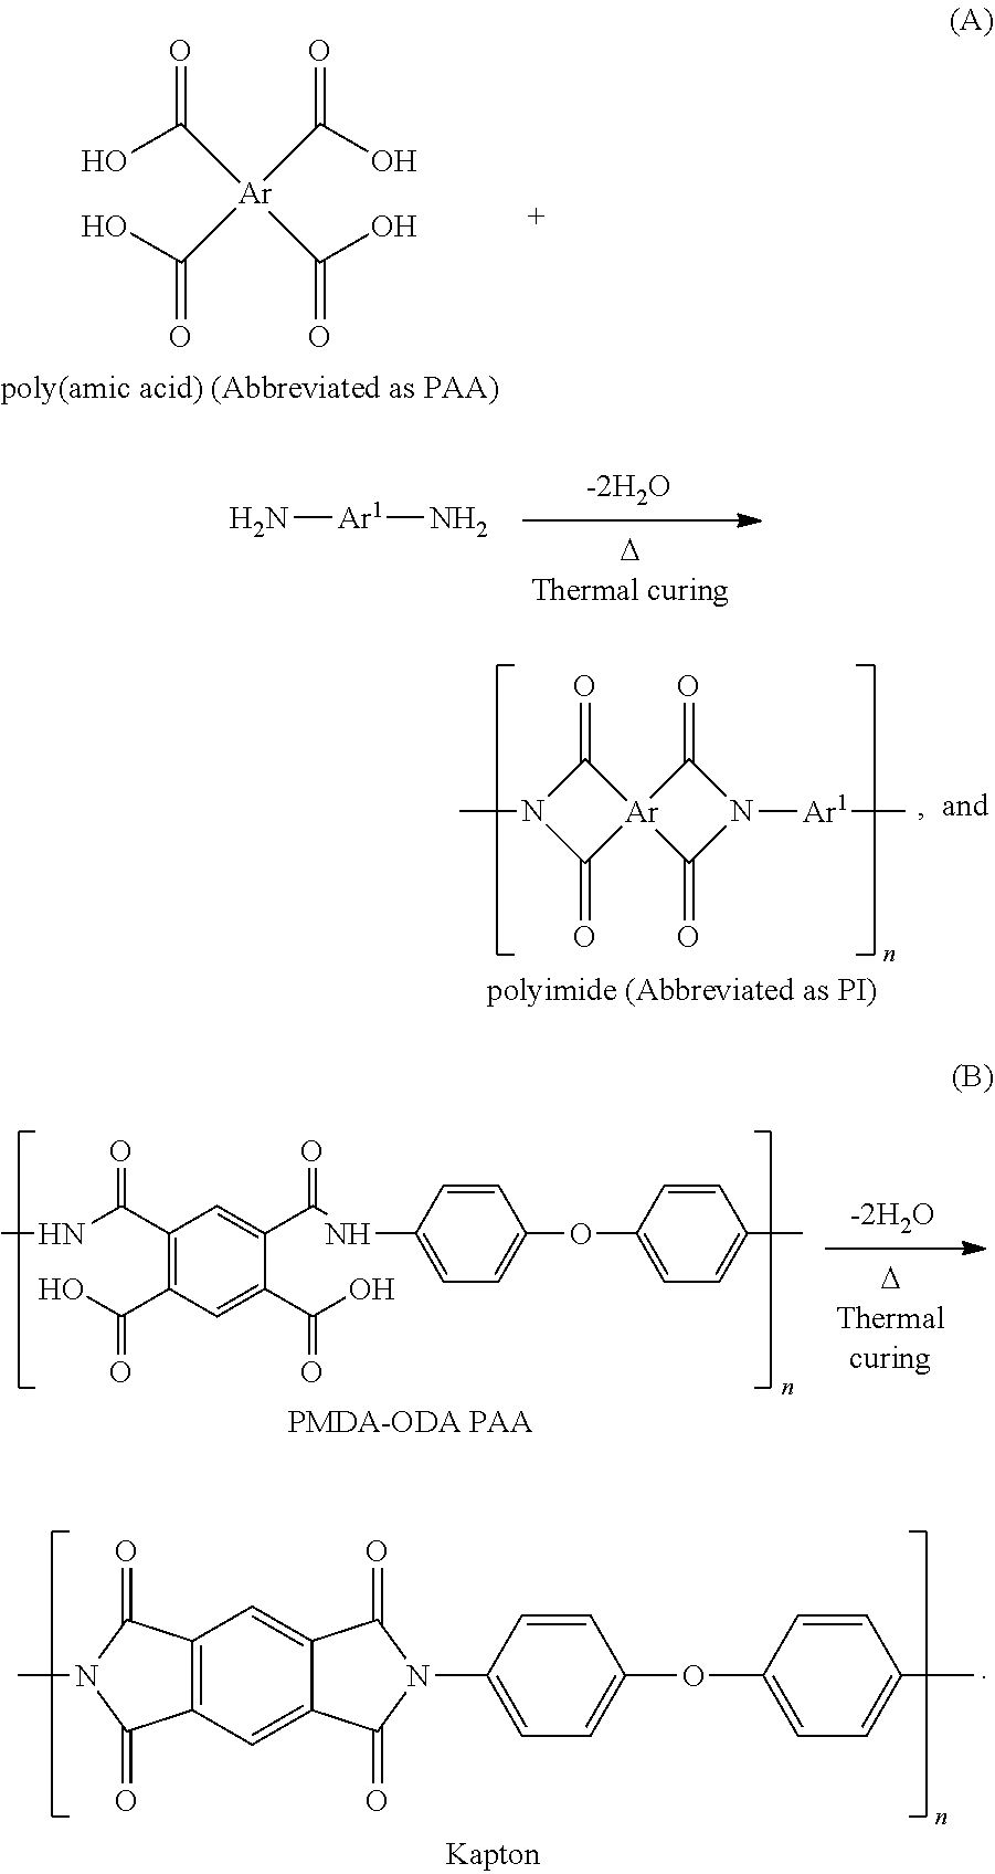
C([Ar](C(O)=O)(C(O)=O)C(O)=O)(O)=O.[Ar1](N)N.C1(=O)N(C)C(=O)[Ar]12C(=O)N([Ar1]C)C2=O.C1(C(NC)=O)=C(C(O)=O)C=C(C(O)=O)C(C(NC2=CC=C(OC3=CC=C(C)C=C3)C=C2)=O)=C1.C12=C(C=C3C(=C1)C(=O)N(C1=CC=C(OC4=CC=C(C)C=C4)C=C1)C3=O)C(=O)N(C)C2=O
